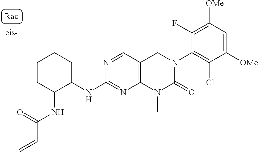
C1(NC2C(NC(=O)C=C)CCCC2)=NC2=C(C=N1)CN(C1=C(Cl)C([OMe])=CC([OMe])=C1F)C(=O)N2C
